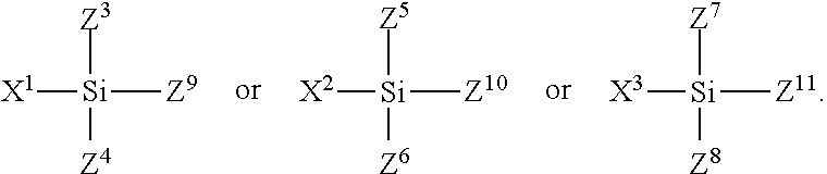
[X1][Si]([Z3])([Z4])[Z9].[X2][Si]([Z5])([Z6])[Z10].[X3][Si]([Z7])([Z8])[Z11]
